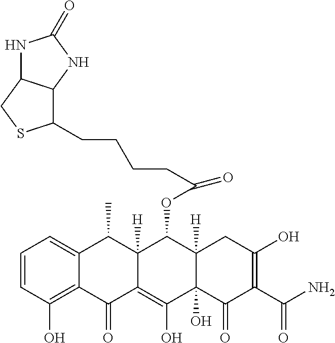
C1=CC(O)=C2C(=C1)C(C)C1([H])C(=C(O)C3(O)C([H])(C1OC(CCCCC1C4C(CS1)NC(=O)N4)=O)CC(O)=C(C(N)=O)C3=O)C2=O
